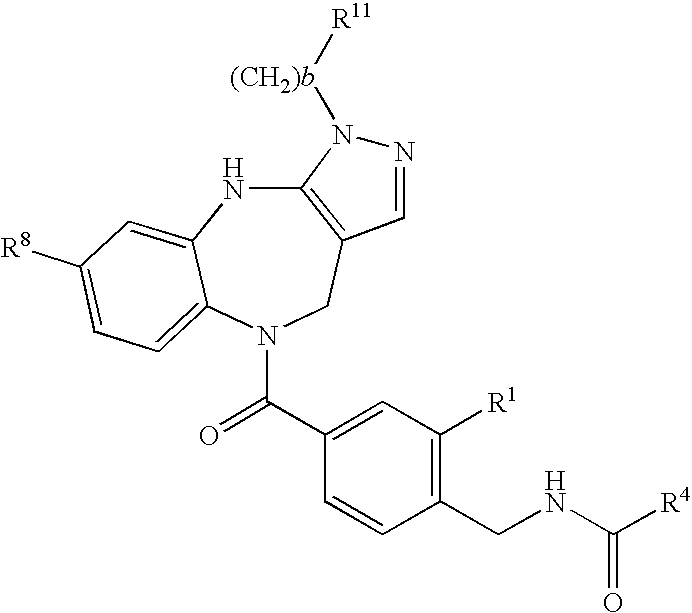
C12=C(CN(C(=O)C3=CC([R1])=C(CNC([R4])=O)C=C3)C3=CC=C([R8])C=C3N1)C=NN2[(CH2)b][R11]
